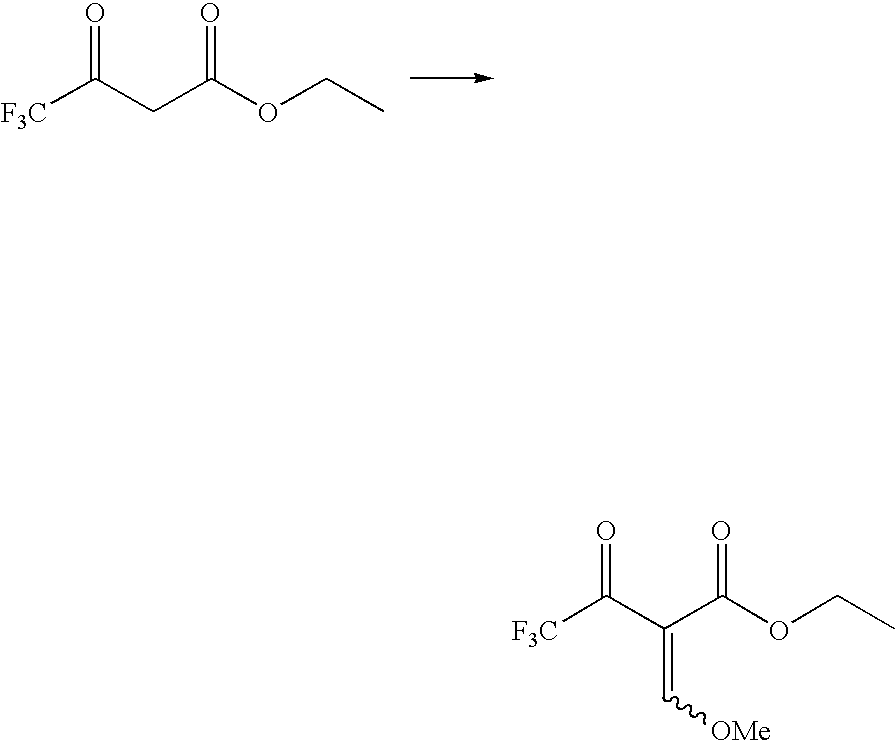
[F3C]C(CC(OCC)=O)=O.[F3C]C(C(C(OCC)=O)=C[OMe])=O
